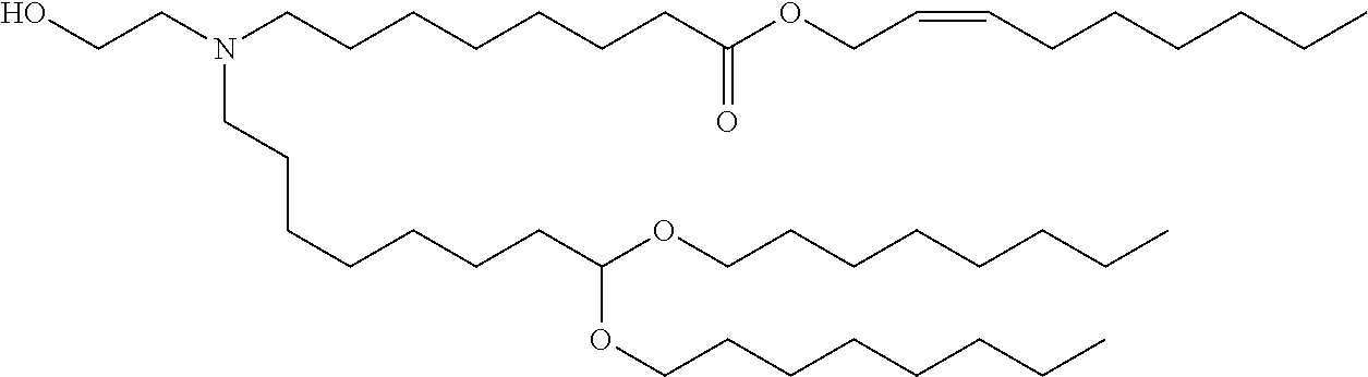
C(CCC)CCCCOC(CCCCCCCN(CCCCCCCC(=O)OCC=CCCCCCC)CCO)OCCCCCCCC
